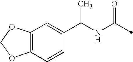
C(NC(=O)C)(C1=CC2=C(C=C1)OCO2)C
